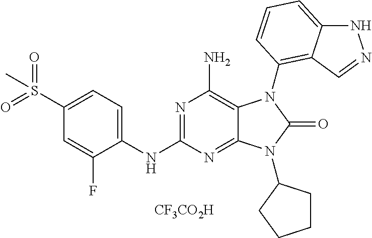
C1(NC2=NC(N)=C3C(=N2)N(C2CCCC2)C(=O)N3C2=C3C(=CC=C2)NN=C3)=CC=C(S(=O)(=O)C)C=C1F.[CF3CO2H]
